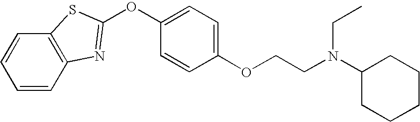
C1=CC2=C(C=C1)SC(OC1=CC=C(OCCN(C3CCCCC3)CC)C=C1)=N2
